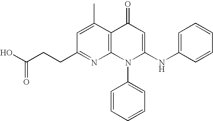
C1(CCC(O)=O)=NC2=C(C(C)=C1)C(=O)C=C(NC1=CC=CC=C1)N2C1=CC=CC=C1
